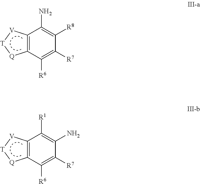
C12=C(C([R6])=C([R7])C([R8])=C1N)[Q][T][V]2.C12=C(C([R6])=C([R7])C(N)=C1[R1])[Q][T][V]2
